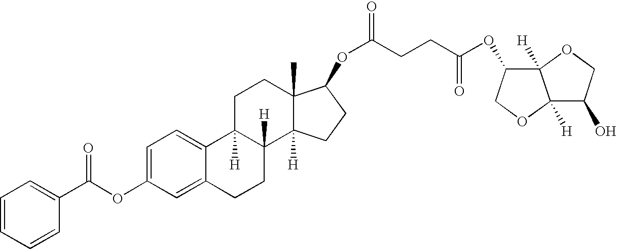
C1=C2C(=CC=C1OC(C1=CC=CC=C1)=O)C1([H])C([H])(CC2)C2([H])C(C)(CC1)C(OC(CCC(=O)OC1C3([H])C([H])(OC1)C(O)CO3)=O)CC2
